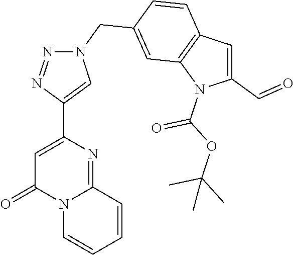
C1=C(C2=CN(CC3=CC4=C(C=C3)C=C(C=O)N4C(OC(C)(C)C)=O)N=N2)N=C2N(C1=O)C=CC=C2
